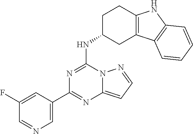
C1=C(C2=NC3=CC=NN3C(NC3CC4=C(CC3)NC3=C4C=CC=C3)=N2)C=C(F)C=N1
